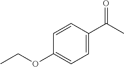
C1=C(C(C)=O)C=CC(OCC)=C1
